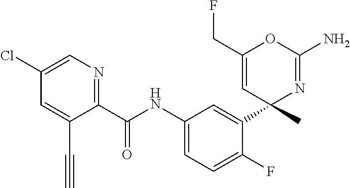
C1(C(NC2=CC=C(F)C(C3(C)N=C(N)OC(CF)=C3)=C2)=O)=NC=C(Cl)C=C1C#C
